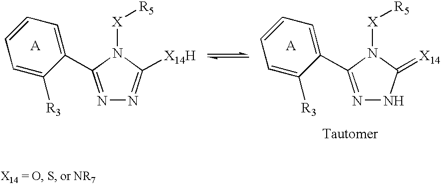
C1=C([R3])C(C2=NNC(=[X14])N2[X][R5])=CC=C1.C1=C([R3])C(C2=NN=C([X14H])N2[X][R5])=CC=C1
